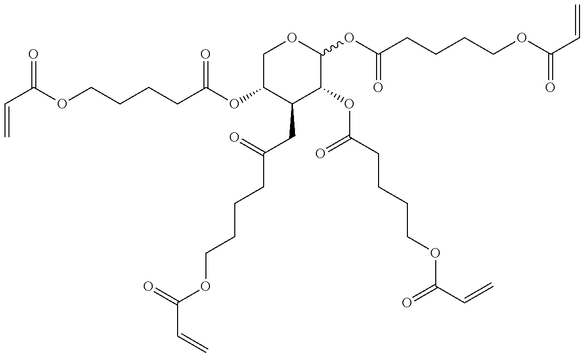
C(C(OCCCCC(OC1C(CC(CCCCOC(C=C)=O)=O)C(OC(CCCCOC(C=C)=O)=O)C(OC(CCCCOC(C=C)=O)=O)OC1)=O)=O)=C
